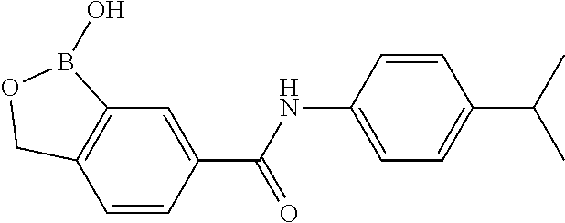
C12=C(C=CC(C(NC3=CC=C(C(C)C)C=C3)=O)=C1)COB2O
